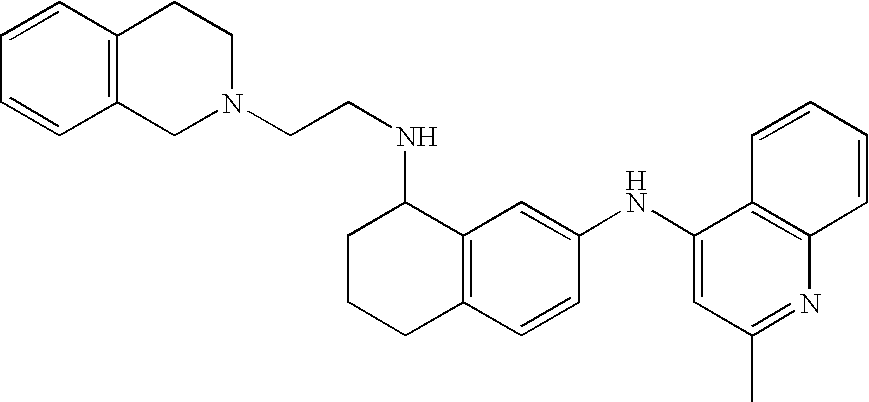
C1=CC=CC2=C1CCN(CCNC1CCCC3=C1C=C(NC1=CC(C)=NC4=C1C=CC=C4)C=C3)C2
